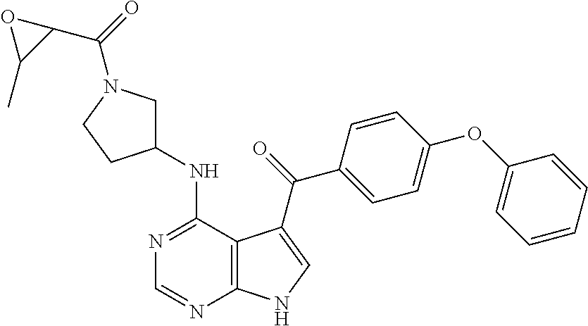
N1=C(NC2CN(C(=O)C3OC3C)CC2)C2=C(N=C1)NC=C2C(=O)C1=CC=C(OC2=CC=CC=C2)C=C1
